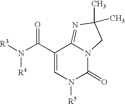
C1(C(N([R3])[R4])=O)=CN([R5])C(=O)N2C1=NC(C)(C)C2
